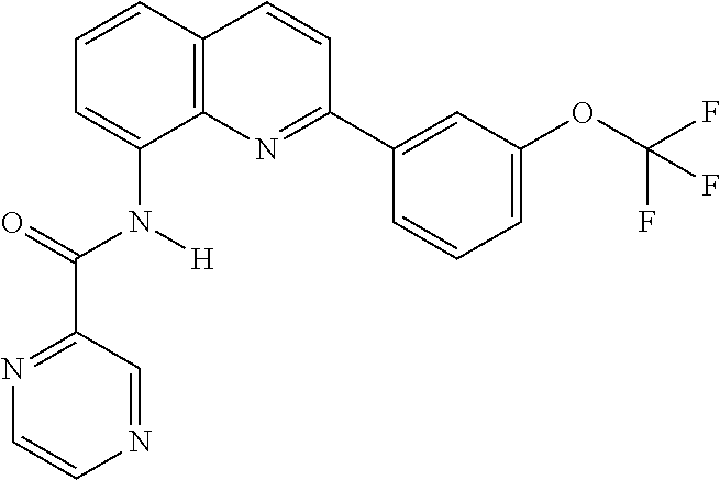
C1=CC2=C(C(N([H])C(C3=NC=CN=C3)=O)=C1)N=C(C1=CC(OC(F)(F)F)=CC=C1)C=C2
